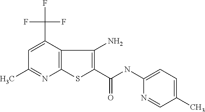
C1=C(C(F)(F)F)C2=C(N=C1C)SC(C(NC1=CC=C(C)C=N1)=O)=C2N
